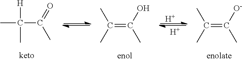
CC([H])(C(=O)C)C.C(C)(=C(O)C)C.C(C)(=C([O-])C)C.[H].[H]
